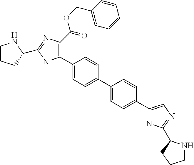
C1(C2=C(C(=O)OCC3=CC=CC=C3)N=C(C3CCCN3)N2)=CC=C(C2=CC=C(C3=CN=C(C4NCCC4)N3)C=C2)C=C1
